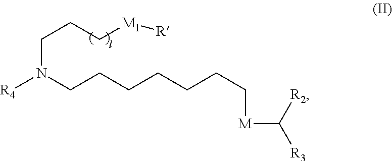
C(N(CCCCCCC[M]C([R2])[R3])[R4])CC[M1][R]
